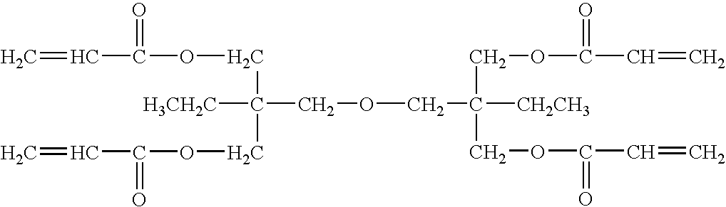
C=CC(OCC([H3CH2C])(COCC([CH2CH3])(COC(C=C)=O)COC(C=C)=O)COC(C=C)=O)=O
